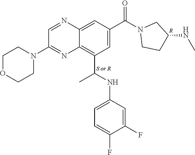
C1OCCN(C2=NC3=C(C(NC4=CC=C(F)C(F)=C4)C)C=C(C(N4CCC(NC)C4)=O)C=C3N=C2)C1.[R]
